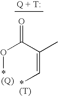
O(C(C(=C[*(T)])C)=O)[*(Q)]
